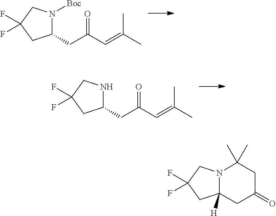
N1([Boc])C(CC(C=C(C)C)=O)CC(F)(F)C1.N1C(CC(C=C(C)C)=O)CC(F)(F)C1.N12C([H])(CC(F)(F)C1)CC(=O)CC2(C)C
